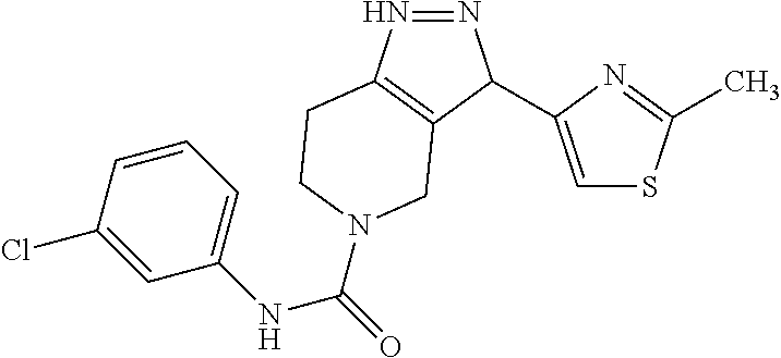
N1=NC(C2=CSC(C)=N2)C2=C1CCN(C(=O)NC1=CC=CC(Cl)=C1)C2
